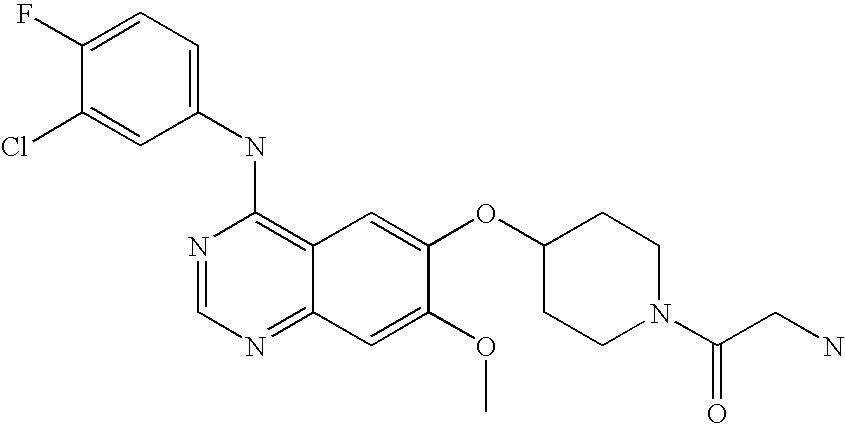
C1=C(Cl)C(F)=CC=C1NC1=C2C(=NC=N1)C=C(OC)C(OC1CCN(C(CN)=O)CC1)=C2
